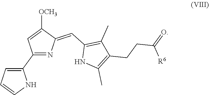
C1(C2=CC=CN2)=NC(=CC2=C(C)C(CCC(=O)[R6])=C(C)N2)C([OCH3])=C1
